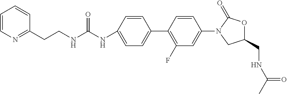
N(C1=CC=C(C2=C(F)C=C(N3CC(CNC(C)=O)OC3=O)C=C2)C=C1)C(NCCC1=NC=CC=C1)=O
